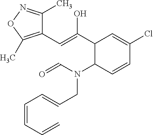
C1(C=C(C2C(N(C=O)CC=CC=CC=C)C=CC(Cl)=C2)O)=C(C)ON=C1C
